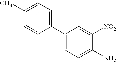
C1(C2=CC=C(N)C([NO2])=C2)=CC=C(C)C=C1
